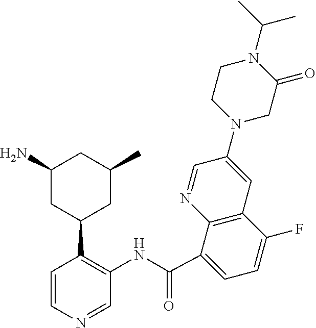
C1(N)CC(C2=C(NC(C3=CC=C(F)C4=C3N=CC(N3CC(=O)N(C(C)C)CC3)=C4)=O)C=NC=C2)CC(C)C1
